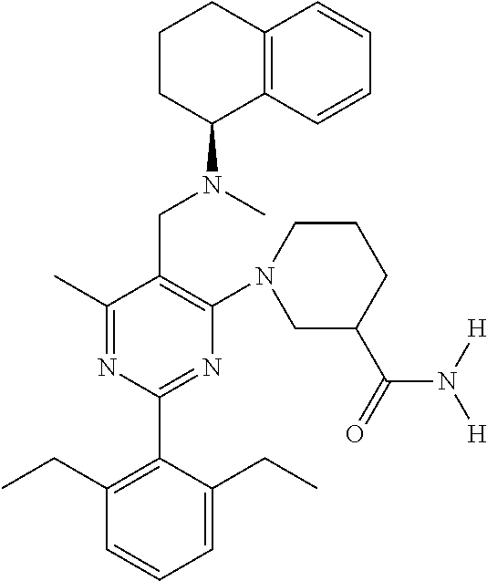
C1(C)=NC(C2=C(CC)C=CC=C2CC)=NC(N2CC(C(=O)N([H])[H])CCC2)=C1CN(C)C1C2=C(CCC1)C=CC=C2
